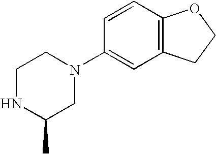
C1NC(C)CN(C2=CC3=C(C=C2)OCC3)C1
